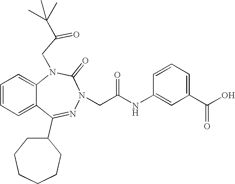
C1=CC=C2C(=C1)N(CC(=O)C(C)(C)C)C(=O)N(CC(NC1=CC(C(O)=O)=CC=C1)=O)N=C2C1CCCCCC1
